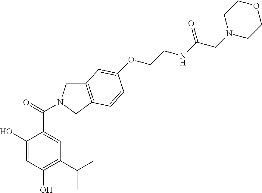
C1(O)=CC(O)=C(C(C)C)C=C1C(=O)N1CC2=C(C1)C=CC(OCCNC(CN1CCOCC1)=O)=C2
